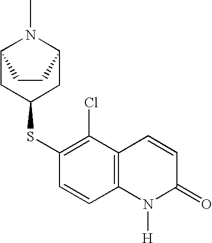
C1(SC2CC3N(C)C(C2)CC3)=C(Cl)C2=C(C=C1)N([H])C(=O)C=C2
